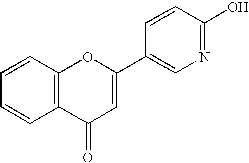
C1=CC2=C(C=C1)C(=O)C=C(C1=CN=C(O)C=C1)O2
